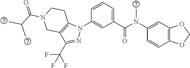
C1(N(C(C2=CC=CC(N3C4=C(C(C(F)(F)F)=N3)CN(C(C(C)C)=O)CC4)=C2)=O)C)=CC2=C(C=C1)OCO2
